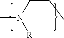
[R]N(CCC)C
